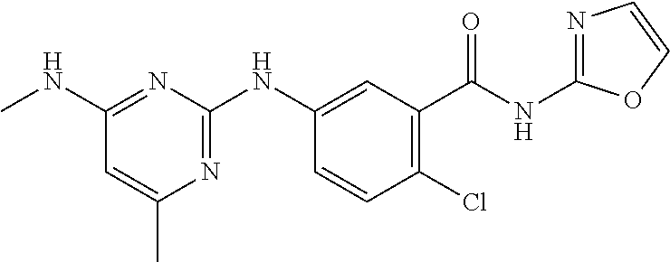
C1=CC(Cl)=C(C(NC2=NC=CO2)=O)C=C1NC1=NC(C)=CC(NC)=N1
